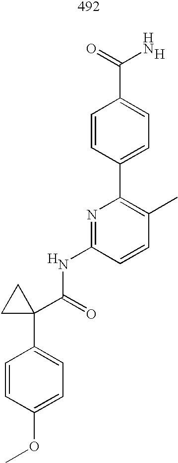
C1=CC(OC)=CC=C1C1(C(=O)NC2=NC(C3=CC=C(C(=O)N)C=C3)=C(C)C=C2)CC1.[H].[H]
